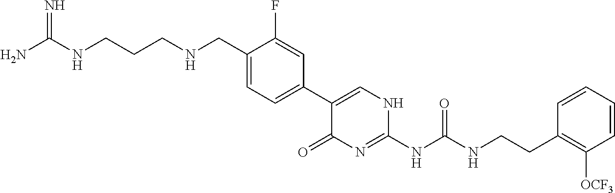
C1(C2=CC=C(CNCCCNC(N)=N)C(F)=C2)=CNC(NC(NCCC2=C([OCF3])C=CC=C2)=O)=NC1=O
